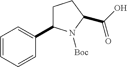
C1=CC=CC(C2CCC(C(O)=O)N2[Boc])=C1
